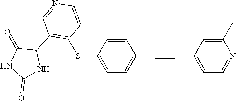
C1=CC(SC2=C(C3C(=O)NC(=O)N3)C=NC=C2)=CC=C1C#CC1=CC=NC(C)=C1
